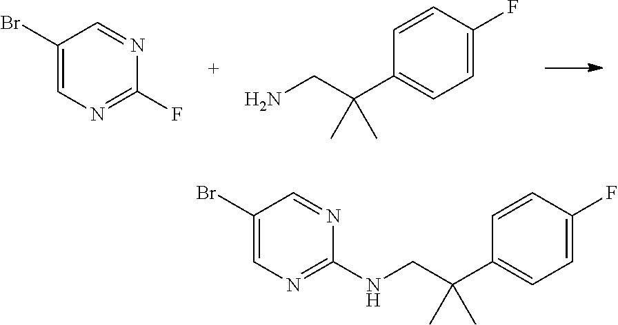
C1=C(Br)C=NC(F)=N1.NCC(C1=CC=C(F)C=C1)(C)C.C1=C(Br)C=NC(NCC(C2=CC=C(F)C=C2)(C)C)=N1
